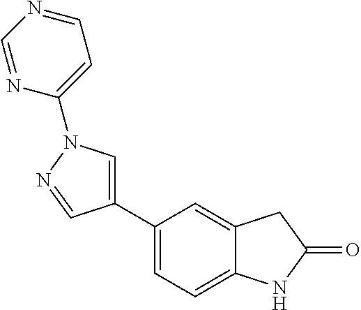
C1(C2=CN(C3=CC=NC=N3)N=C2)=CC=C2C(=C1)CC(=O)N2
